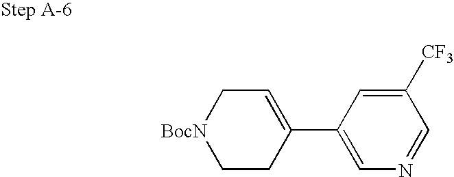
C1(C2=CC[BocN]CC2)=CN=CC([CF3])=C1
